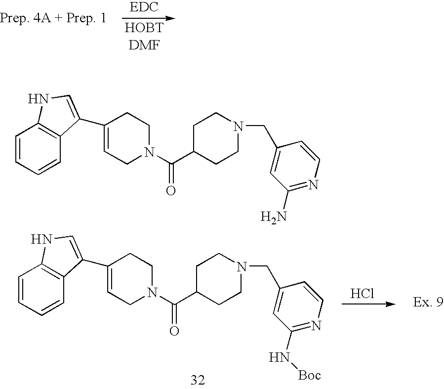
Cl.C1=CC=CC2=C1NC=C2C1=CCN(C(C2CCN(CC3=CC(N[Boc])=NC=C3)CC2)=O)CC1.C1=CC=CC2=C1NC=C2C1=CCN(C(C2CCN(CC3=CC(N)=NC=C3)CC2)=O)CC1
